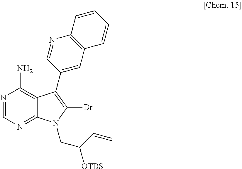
N1=CN=C2C(=C1N)C(C1=CC3=C(N=C1)C=CC=C3)=C(Br)N2CC([OTBS])C=C
